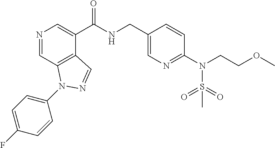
N1=CC2=C(C(C(NCC3=CN=C(N(S(=O)(=O)C)CCOC)C=C3)=O)=C1)C=NN2C1=CC=C(F)C=C1
